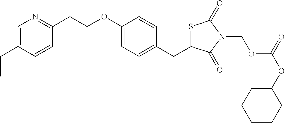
C(OC1=CC=C(CC2SC(=O)N(COC(=O)OC3CCCCC3)C2=O)C=C1)CC1=NC=C(CC)C=C1
